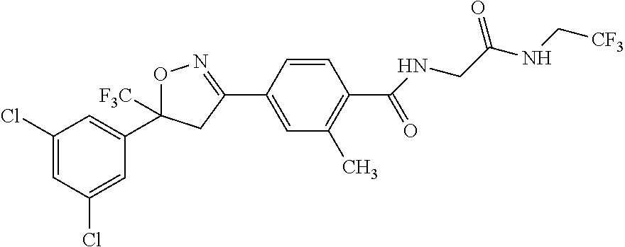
C1(Cl)=CC(Cl)=CC(C2([F3C])ON=C(C3=CC(C)=C(C(NCC(NC[CF3])=O)=O)C=C3)C2)=C1
